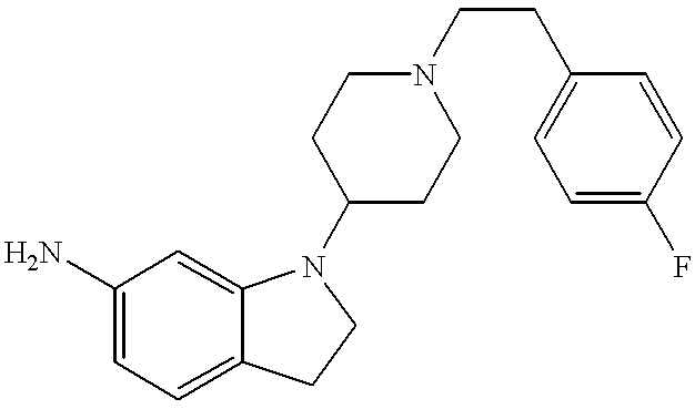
NC1=CC=C2C(=C1)N(C1CCN(CCC3=CC=C(F)C=C3)CC1)CC2
